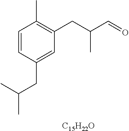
C1=CC(CC(C)C)=CC(CC(C=O)C)=C1C.[C15H22O]
